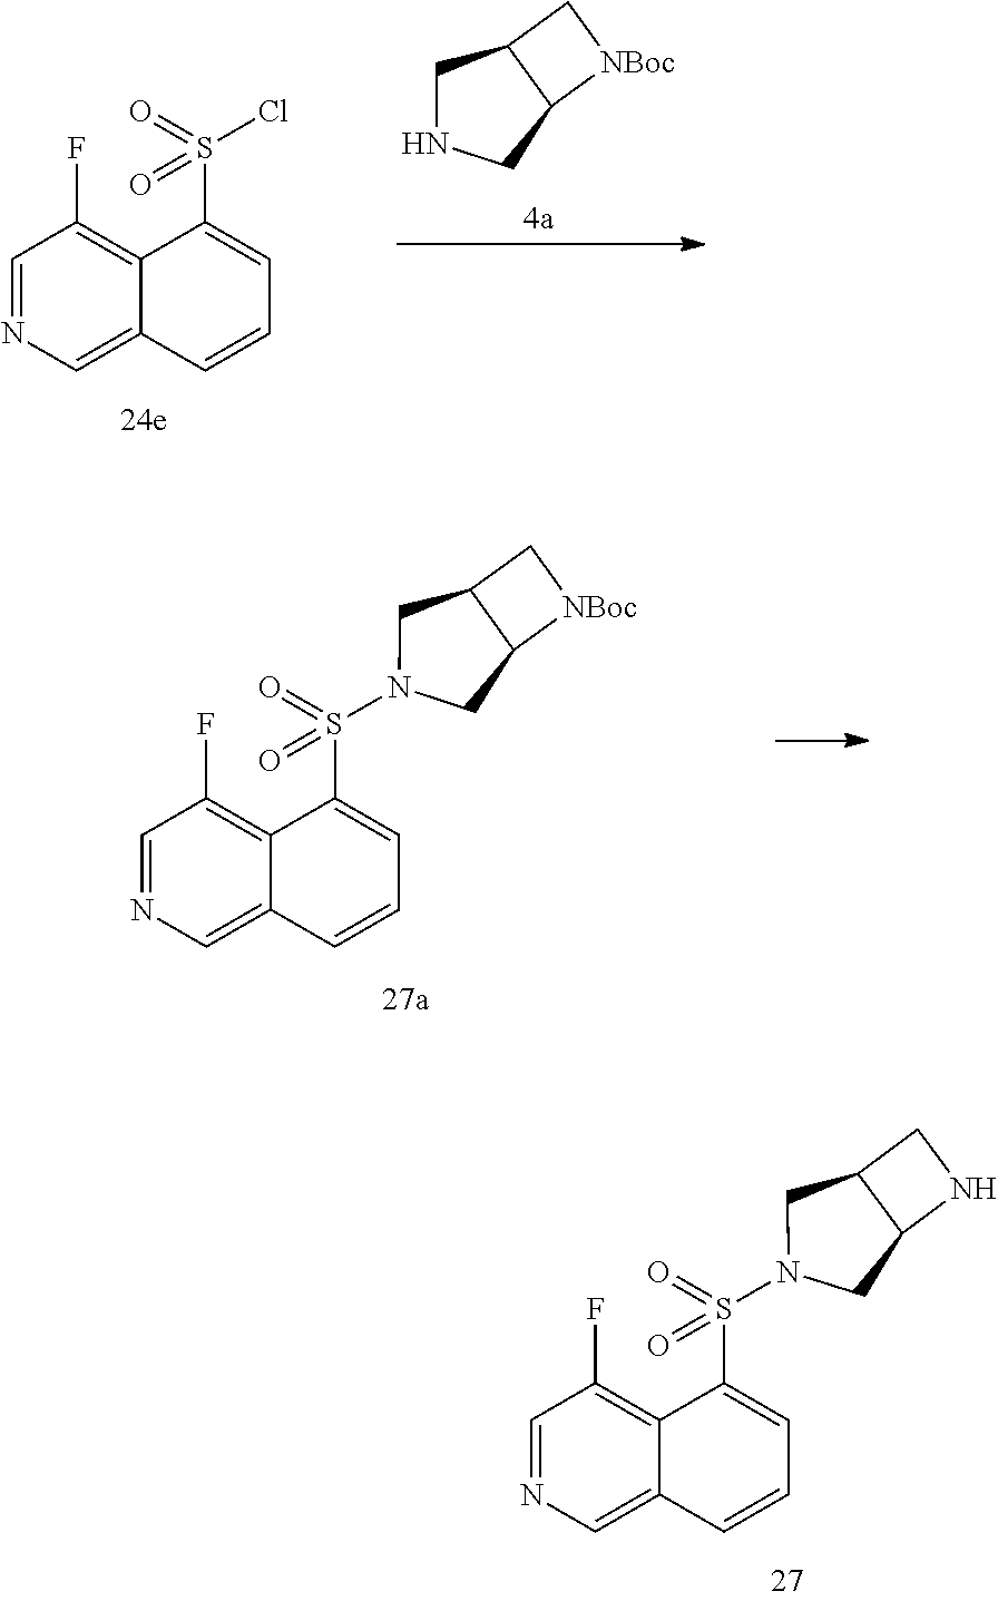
C1=NC=C2C(=C1F)C(S(=O)(=O)N1CC3C(C1)NC3)=CC=C2.C1=NC=C2C(=C1F)C(S(Cl)(=O)=O)=CC=C2.C1NCC2C1C[NBoc]2.C1=NC=C2C(=C1F)C(S(=O)(=O)N1CC3C(C1)[NBoc]C3)=CC=C2
